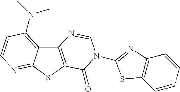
C12=C(SC3=NC=CC(N(C)C)=C13)C(=O)N(C1=NC3=C(C=CC=C3)S1)C=N2
